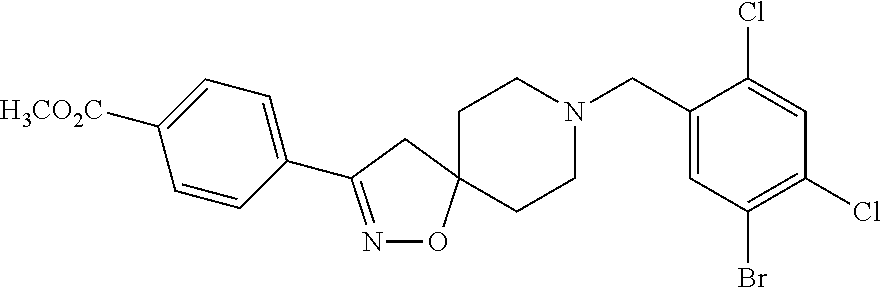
C1=CC(C2=NOC3(C2)CCN(CC2=CC(Br)=C(Cl)C=C2Cl)CC3)=CC=C1[H3CO2C]
